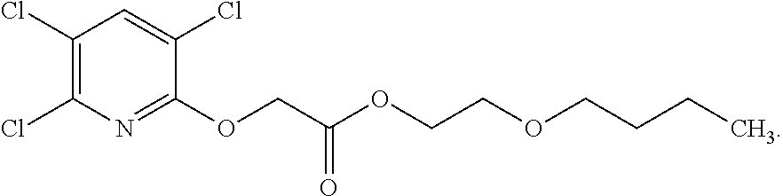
C1(Cl)=C(Cl)N=C(OCC(OCCOCCCC)=O)C(Cl)=C1
